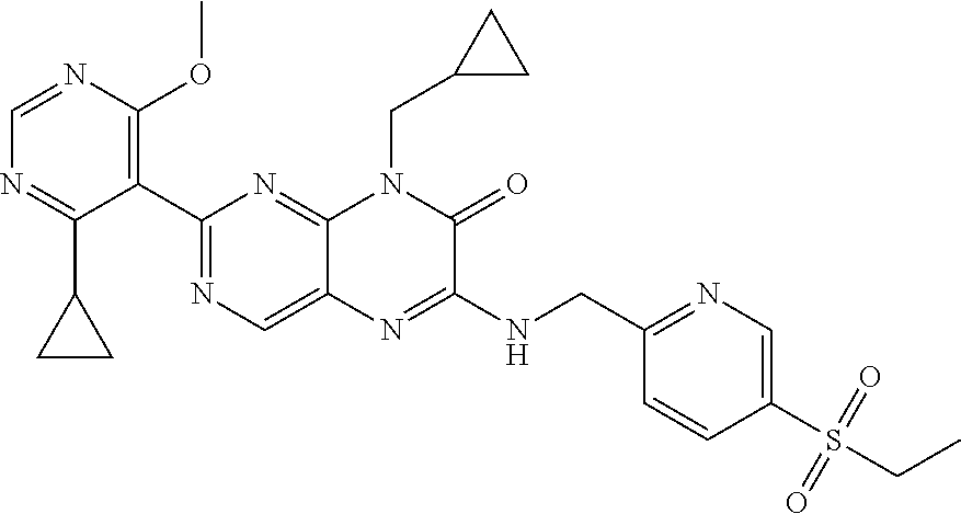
C1=NC(OC)=C(C2=NC=C3C(=N2)N(CC2CC2)C(=O)C(NCC2=NC=C(S(=O)(=O)CC)C=C2)=N3)C(C2CC2)=N1
